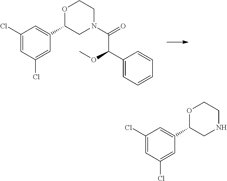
C1(Cl)=CC(Cl)=CC(C2CN(C(=O)C(C3=CC=CC=C3)OC)CCO2)=C1.C1(Cl)=CC(Cl)=CC(C2CNCCO2)=C1
